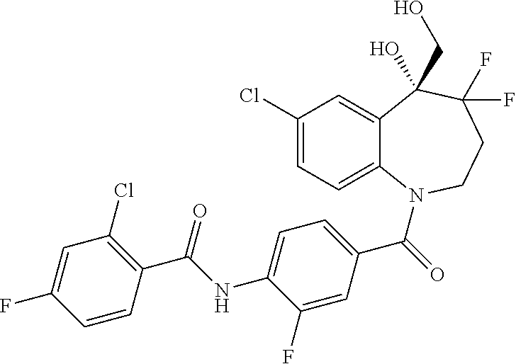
C12=CC(Cl)=CC=C1N(C(=O)C1=CC=C(NC(C3=C(Cl)C=C(F)C=C3)=O)C(F)=C1)CCC(F)(F)C2(CO)O
